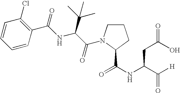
C1=CC=CC(C(NC(C(=O)N2CCCC2C(NC(C([H])=O)CC(O)=O)=O)C(C)(C)C)=O)=C1Cl
